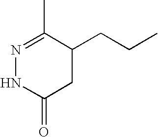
N1=C(C)C(CCC)CC(=O)N1
